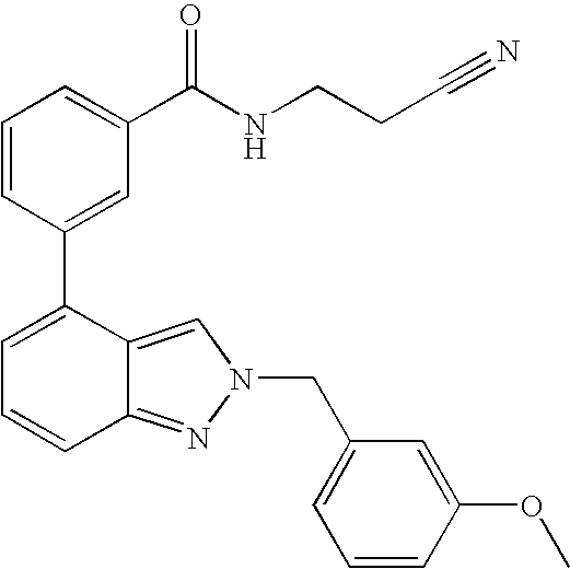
C1=CC(C2=CC=CC3=NN(CC4=CC=CC(OC)=C4)C=C23)=CC(C(NCCC#N)=O)=C1
